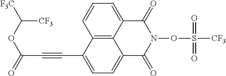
C12=C3C(=CC=C1)C(=O)N(OS([CF3])(=O)=O)C(=O)C3=CC=C2C#CC(OC([F3C])[CF3])=O
